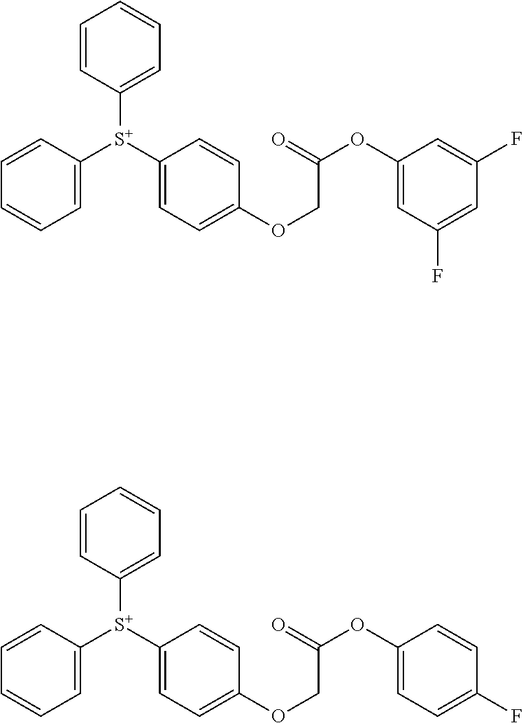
C1=CC([S+](C2=CC=C(OCC(OC3=CC(F)=CC(F)=C3)=O)C=C2)C2=CC=CC=C2)=CC=C1.C1=CC([S+](C2=CC=C(OCC(OC3=CC=C(F)C=C3)=O)C=C2)C2=CC=CC=C2)=CC=C1
